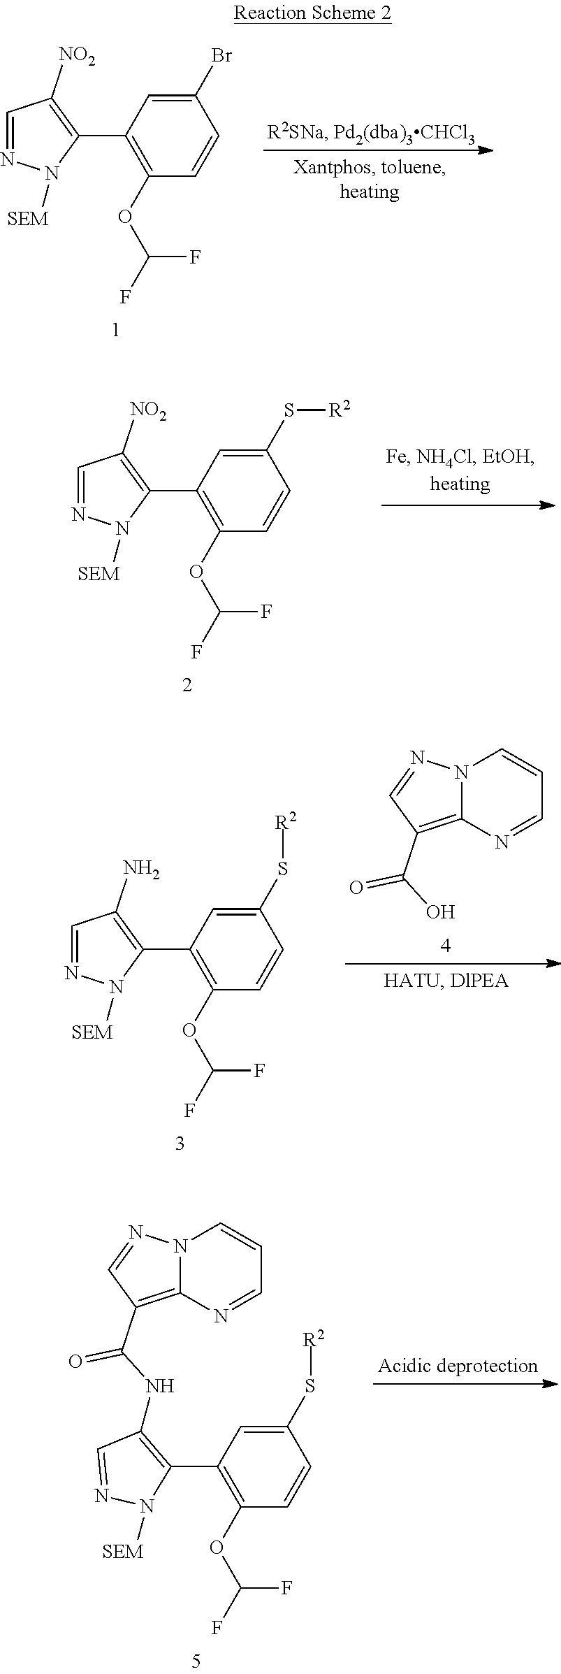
C1(Br)=CC(C2=C([NO2])C=NN2[SEM])=C(OC(F)F)C=C1.C1(S[R2])=CC(C2=C([NO2])C=NN2[SEM])=C(OC(F)F)C=C1.N12C(=C(C(O)=O)C=N1)N=CC=C2.C1(S[R2])=CC(C2=C(N)C=NN2[SEM])=C(OC(F)F)C=C1.N12C(=C(C(NC3=C(C4=C(OC(F)F)C=CC(S[R2])=C4)N([SEM])N=C3)=O)C=N1)N=CC=C2
